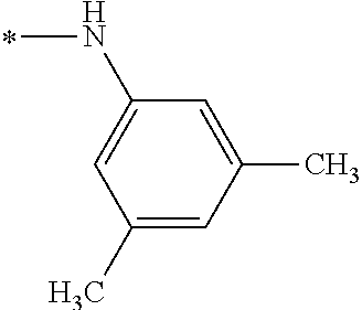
N(C1=CC(C)=CC(C)=C1)C
